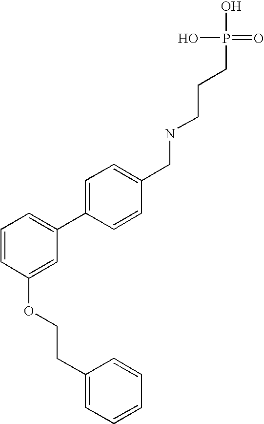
C1=CC(CNCCCP(O)(O)=O)=CC=C1C1=CC=CC(OCCC2=CC=CC=C2)=C1
